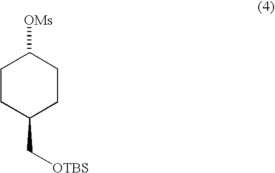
C1CC(C[OTBS])CCC1[OMs]
